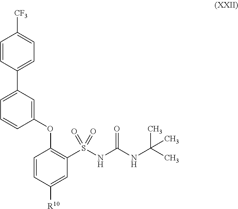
C1=CC(C2=CC=CC(OC3=C(S(NC(NC(C)(C)C)=O)(=O)=O)C=C([R10])C=C3)=C2)=CC=C1[CF3]
